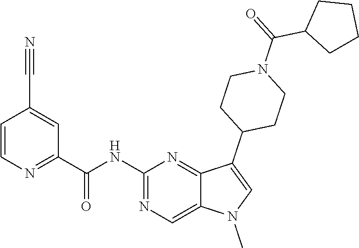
C1(NC(C2=NC=CC(C#N)=C2)=O)=NC=C2C(=N1)C(C1CCN(C(=O)C3CCCC3)CC1)=CN2C
